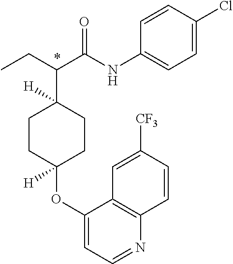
C1CC(OC2=CC=NC3=C2C=C([CF3])C=C3)([H])CCC1(C(C(NC1=CC=C(Cl)C=C1)=O)CC)[H]
